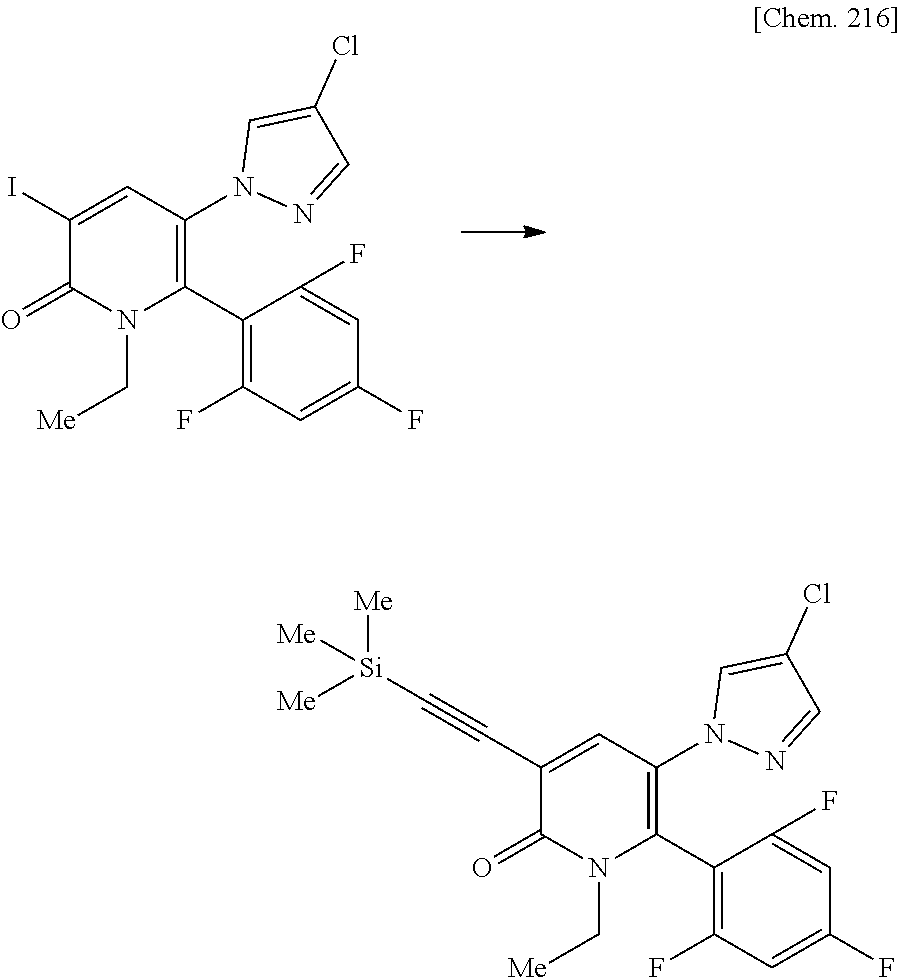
C1(I)=CC(N2N=CC(Cl)=C2)=C(C2=C(F)C=C(F)C=C2F)N(C[Me])C1=O.C1(C#C[Si]([Me])([Me])[Me])=CC(N2N=CC(Cl)=C2)=C(C2=C(F)C=C(F)C=C2F)N(C[Me])C1=O
